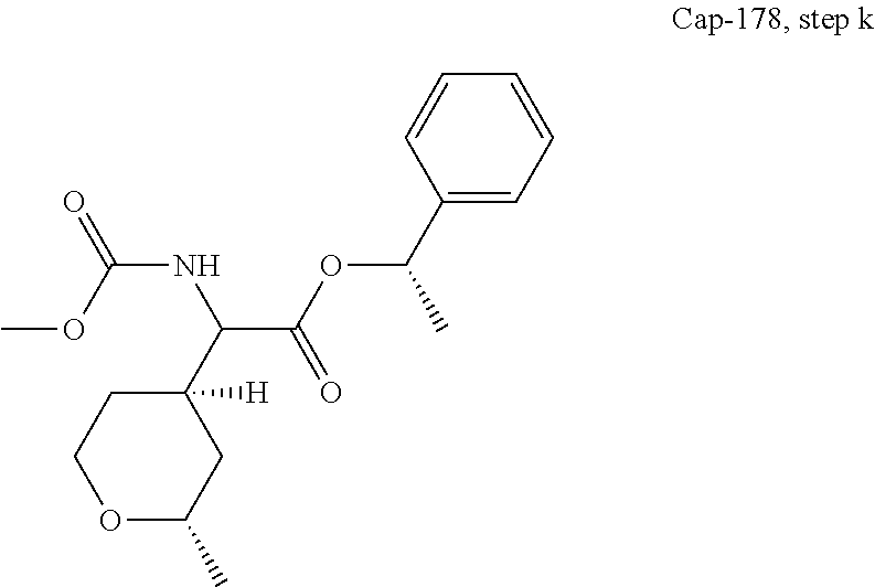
O1C(C)CC(C(NC(OC)=O)C(=O)OC(C)C2=CC=CC=C2)([H])CC1
